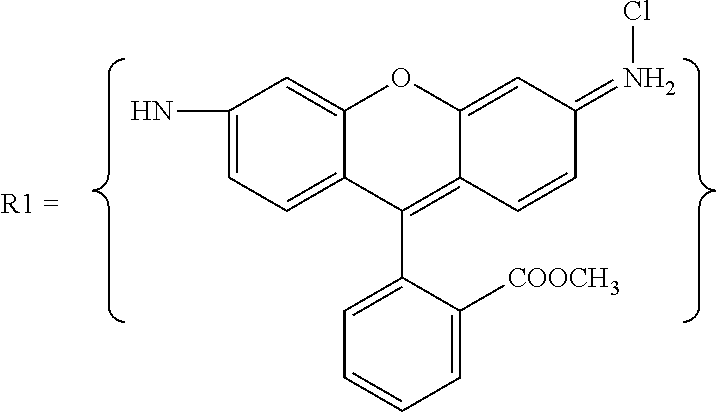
C1(N)=CC=C2C(=C1)OC1=CC(=NCl)C=CC1=C2C1=CC=CC=C1[COOCH3]
